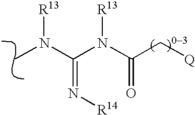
CN([R13])C(N(C(C[Q])=O)[R13])=N[R14]
